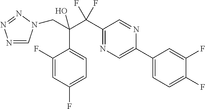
N1=CN(CC(C2=CC=C(F)C=C2F)(C(F)(F)C2=NC=C(C3=CC=C(F)C(F)=C3)N=C2)O)N=N1
